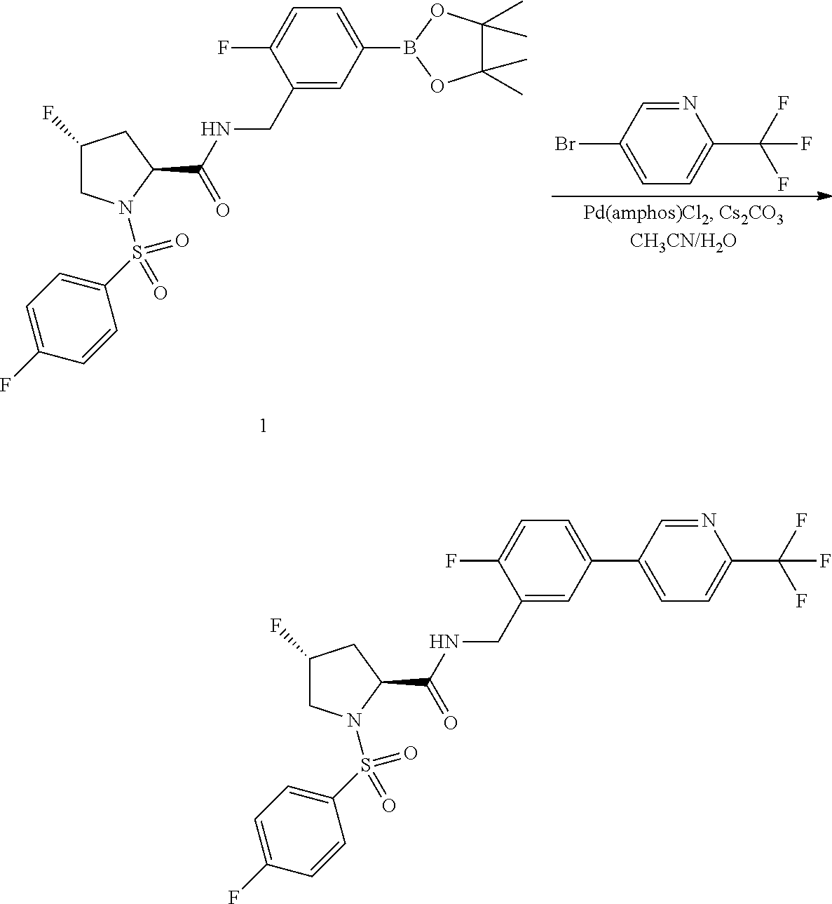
C1(S(=O)(=O)N2CC(F)CC2C(NCC2=CC(B3OC(C)(C)C(C)(C)O3)=CC=C2F)=O)=CC=C(F)C=C1.N1=CC(Br)=CC=C1C(F)(F)F.C1(S(=O)(=O)N2CC(F)CC2C(NCC2=CC(C3=CC=C(C(F)(F)F)N=C3)=CC=C2F)=O)=CC=C(F)C=C1
